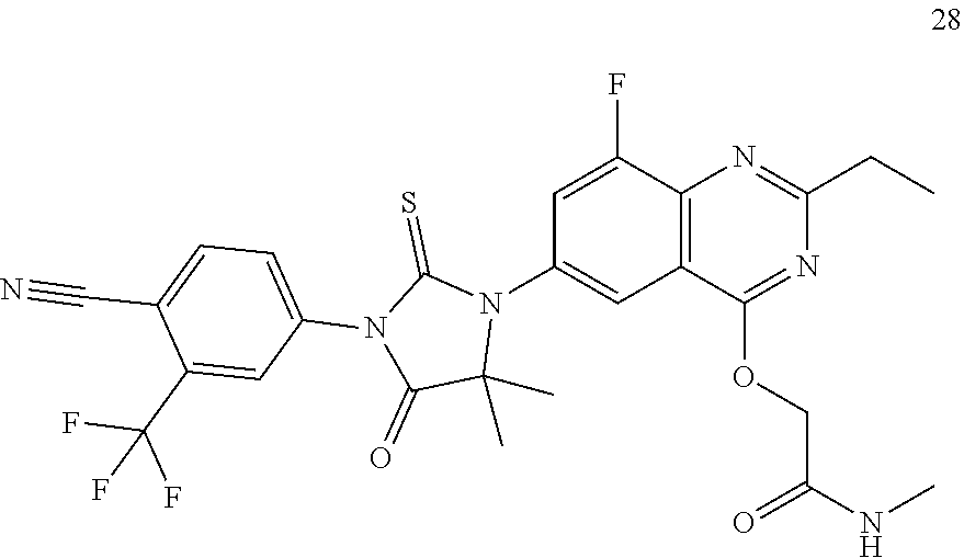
C12=C(C(F)=CC(N3C(=S)N(C4=CC=C(C#N)C(C(F)(F)F)=C4)C(=O)C3(C)C)=C1)N=C(CC)N=C2OCC(NC)=O
